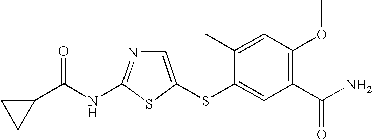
C1=C(SC2=CC(C(N)=O)=C(OC)C=C2C)SC(NC(=O)C2CC2)=N1
